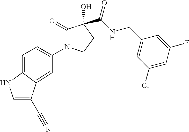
C1=C(C#N)C2=CC(N3C(=O)C(O)(C(NCC4=CC(Cl)=CC(F)=C4)=O)CC3)=CC=C2N1
